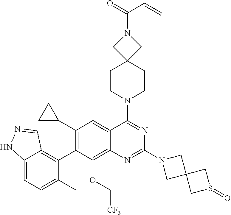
C12=CC=C(C)C(C3=C(C4CC4)C=C4C(=C3OC[CF3])N=C(N3CC5(C3)CS(=O)C5)N=C4N3CCC4(CC3)CN(C(C=C)=O)C4)=C1C=NN2
